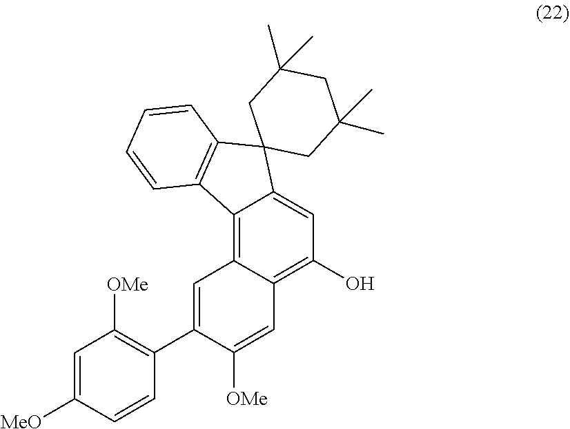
C1=CC2=C(C3=C4C(=C(O)C=C3C23CC(C)(C)CC(C)(C)C3)C=C([OMe])C(C2=C([OMe])C=C([MeO])C=C2)=C4)C=C1
